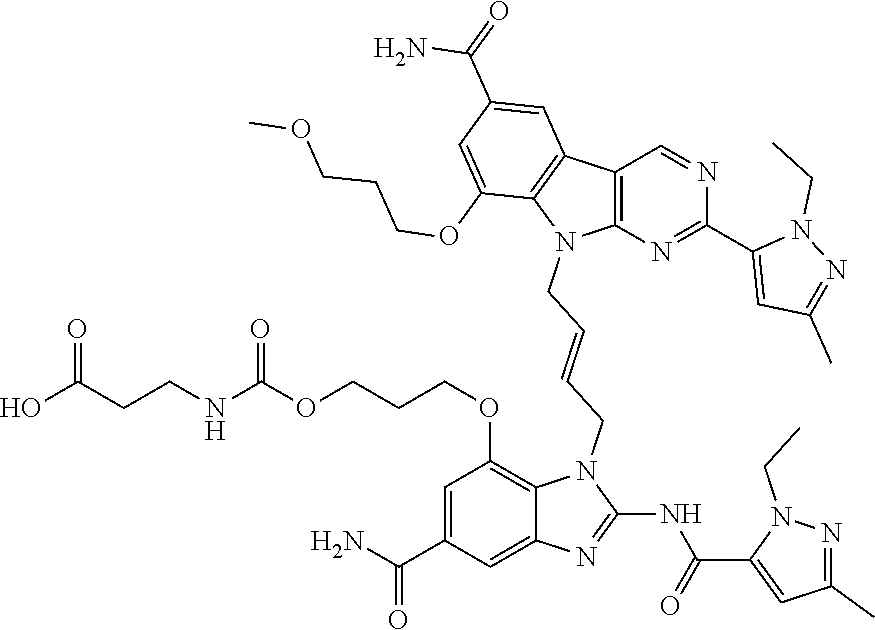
C1=C(C(N)=O)C=C2C(=C1OCCCOC(NCCC(O)=O)=O)N(CC=CCN1C3=C(C=NC(C4=CC(C)=NN4CC)=N3)C3=C1C(OCCCOC)=CC(C(=O)N)=C3)C(NC(C1=CC(C)=NN1CC)=O)=N2
